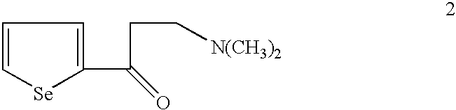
C1=C[Se]C(C(CC[N(CH3)2])=O)=C1
